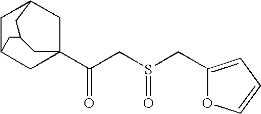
C1C2CC3(C(=O)CS(=O)CC4=CC=CO4)CC1CC(C2)C3
